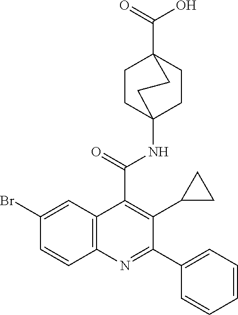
C(C12CCC(NC(C3=C(C4CC4)C(C4=CC=CC=C4)=NC4=C3C=C(Br)C=C4)=O)(CC1)CC2)(=O)O
